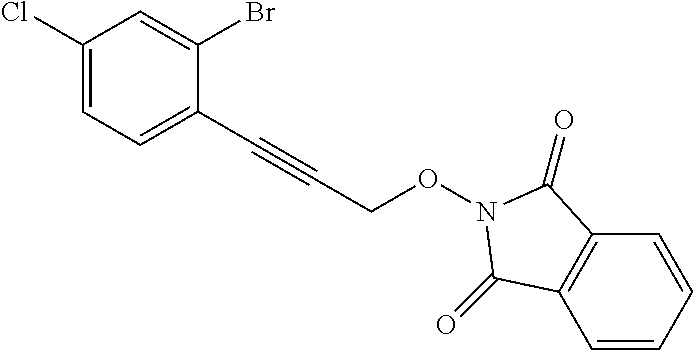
C1(Cl)=CC=C(C#CCON2C(=O)C3=C(C=CC=C3)C2=O)C(Br)=C1
